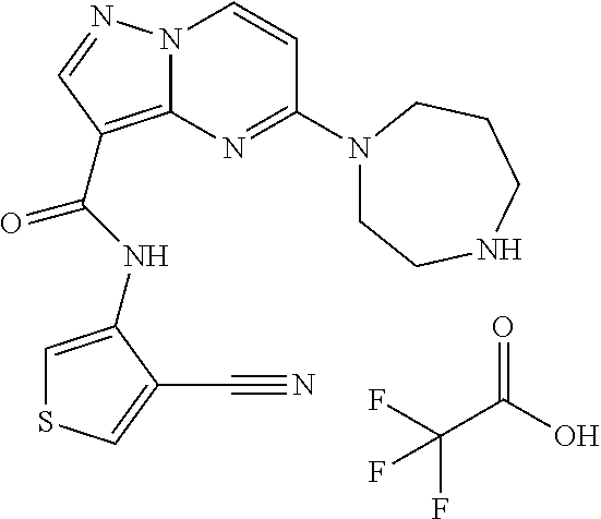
FC(F)(C(=O)O)F.N(C(=O)C1=C2N(N=C1)C=CC(N1CCNCCC1)=N2)C1=CSC=C1C#N
